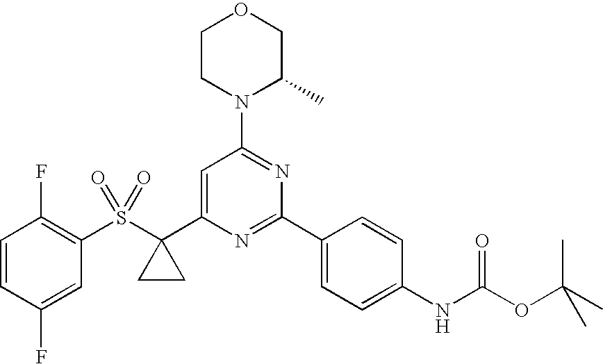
S(C1(C2=CC(N3C(C)COCC3)=NC(C3=CC=C(NC(OC(C)(C)C)=O)C=C3)=N2)CC1)(C1=C(F)C=CC(F)=C1)(=O)=O
